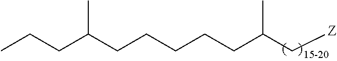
C(C(C[Z])C)CCCCC(CCC)C
